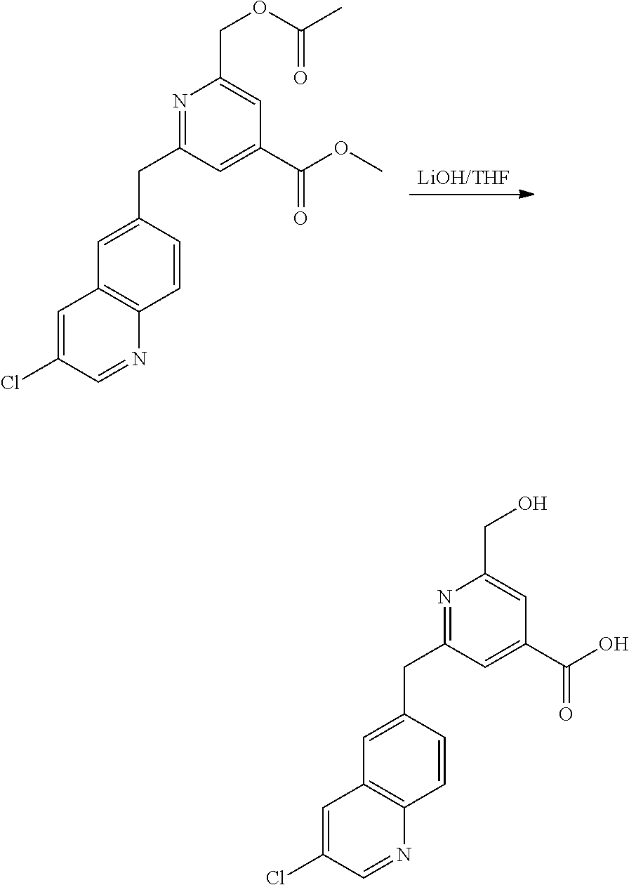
[LiOH/THF].C1(CC2=NC(COC(C)=O)=CC(C(OC)=O)=C2)=CC2=C(C=C1)N=CC(Cl)=C2.C1(CC2=NC(CO)=CC(C(O)=O)=C2)=CC2=C(C=C1)N=CC(Cl)=C2
